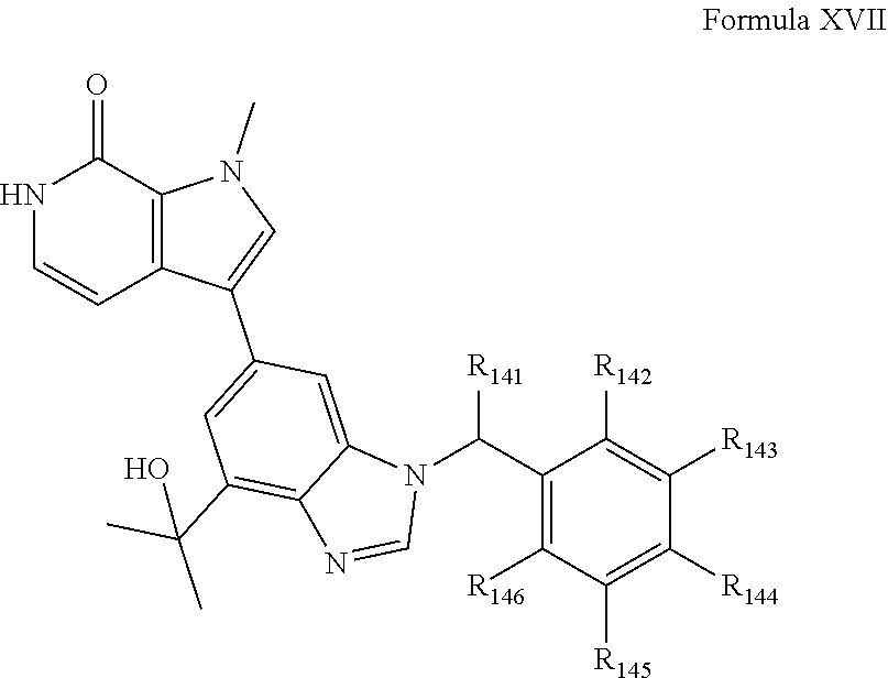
N1(C(C2=C([R146])C([R145])=C([R144])C([R143])=C2[R142])[R141])C=NC2=C(C(C)(C)O)C=C(C3=CN(C)C4=C3C=CNC4=O)C=C12
